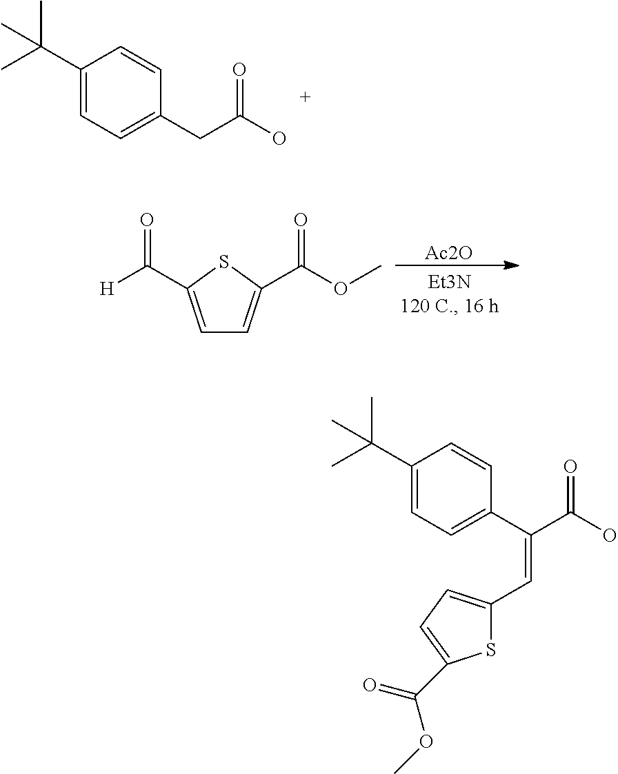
C1(C(C)(C)C)=CC=C(CC(O)=O)C=C1.[Ac2O].C1=C(C([H])=O)SC(C(OC)=O)=C1.C1(C(C)(C)C)=CC=C(C(C(O)=O)=CC2=CC=C(C(OC)=O)S2)C=C1
